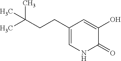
C1(CCC(C)(C)C)=CNC(=O)C(O)=C1
